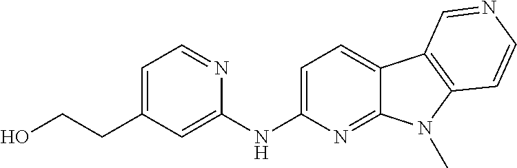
C1=C(NC2=CC(CCO)=CC=N2)N=C2C(=C1)C1=C(N2C)C=CN=C1
